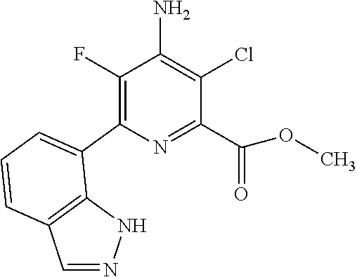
N1=C(C(=O)OC)C(Cl)=C(N)C(F)=C1C1=CC=CC2=C1NN=C2
